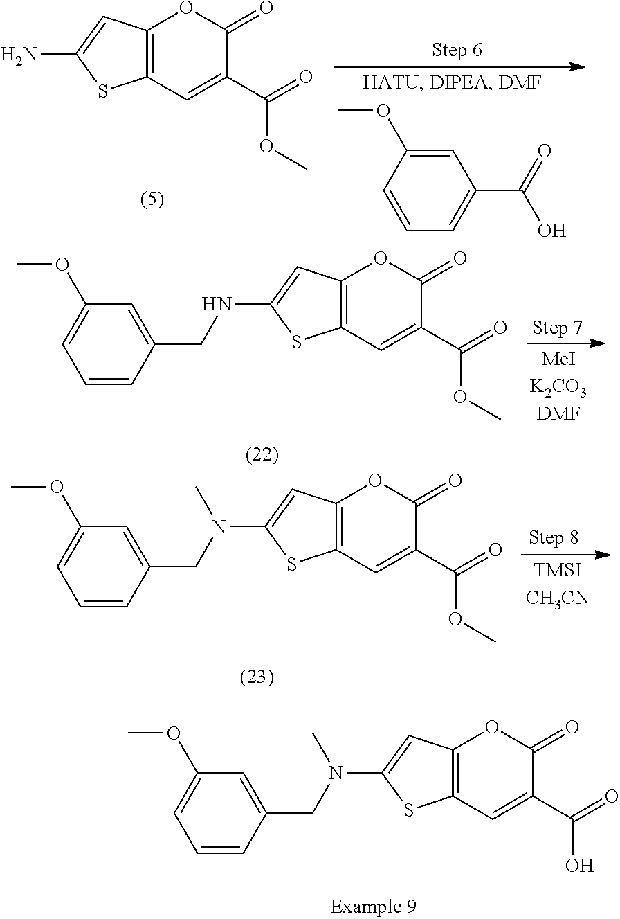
C12=C(C=C(C(=O)O)C(=O)O1)SC(N(C)CC1=CC(OC)=CC=C1)=C2.C12=C(C=C(C(=O)OC)C(=O)O1)SC(N)=C2.C1=C(OC)C=CC=C1C(O)=O.C12=C(C=C(C(=O)OC)C(=O)O1)SC(NCC1=CC(OC)=CC=C1)=C2.C12=C(C=C(C(=O)OC)C(=O)O1)SC(N(CC1=CC(OC)=CC=C1)C)=C2
